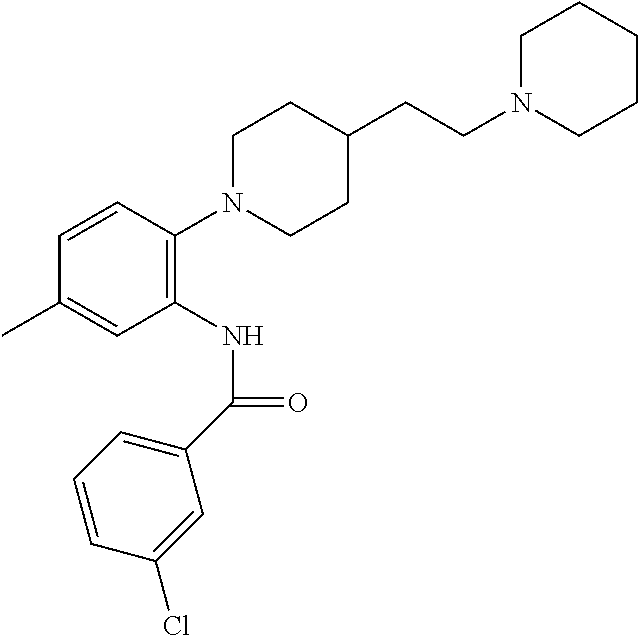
C1=CC(N2CCC(CCN3CCCCC3)CC2)=C(NC(C2=CC=CC(Cl)=C2)=O)C=C1C
